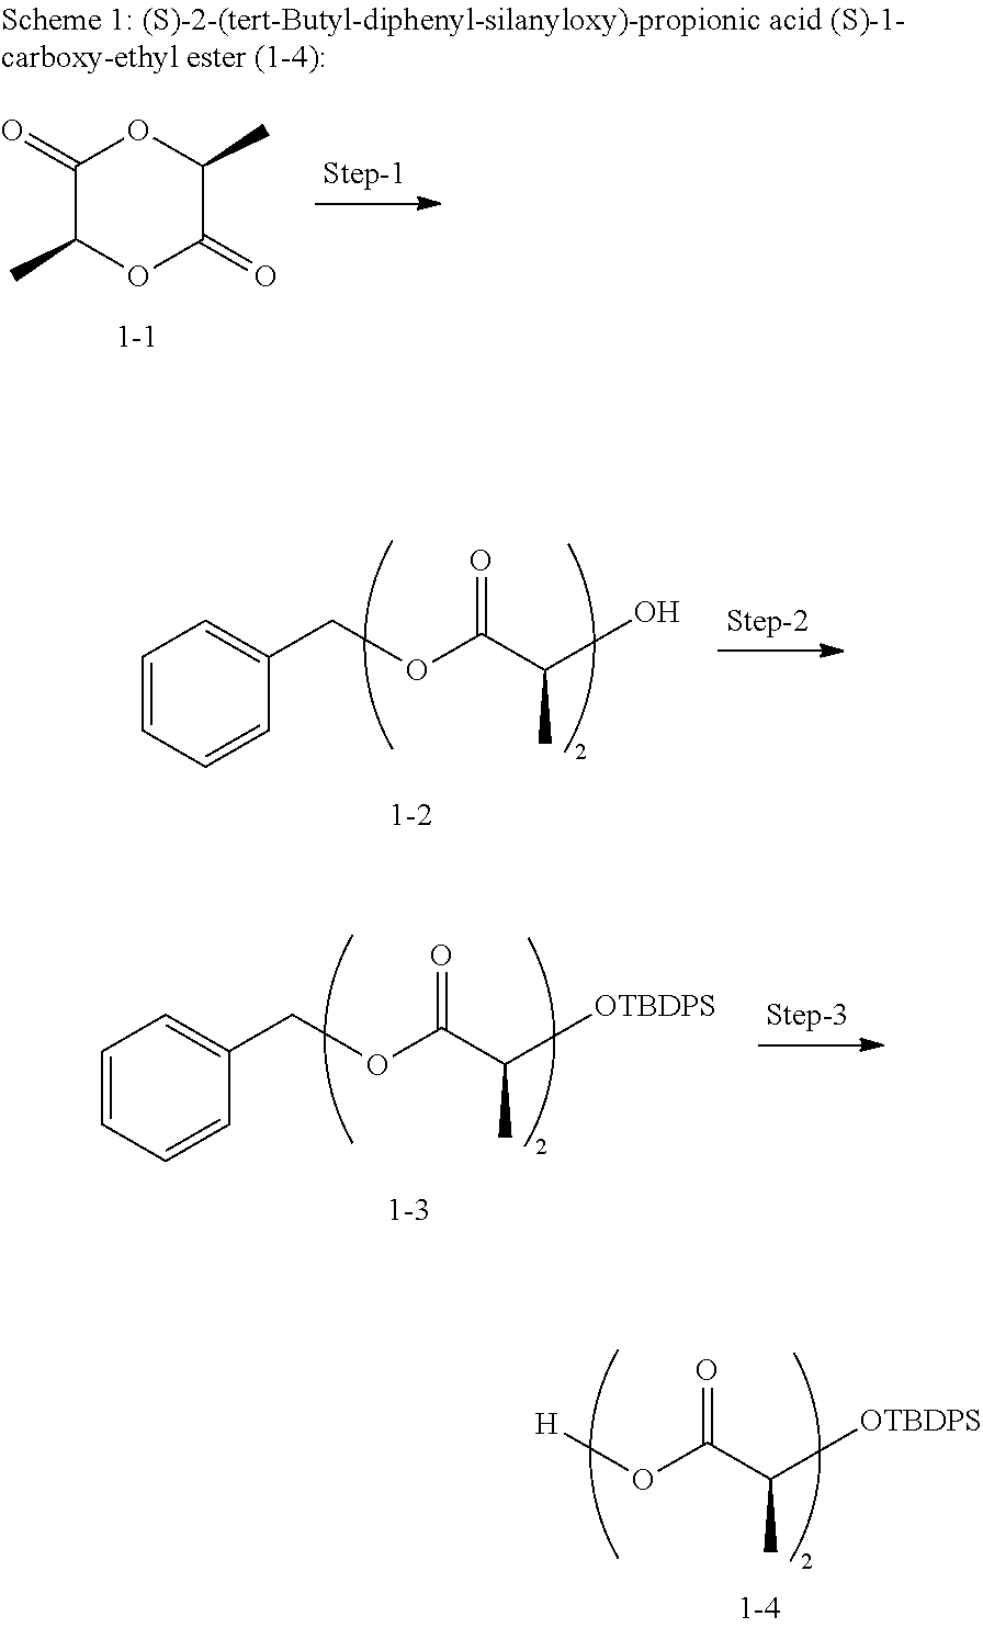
C1(=O)C(C)OC(=O)C(C)O1.C(OC(C(C)O)=O)C1=CC=CC=C1.C(OC(C(C)[OTBDPS])=O)C1=CC=CC=C1.[H]OC(C(C)[OTBDPS])=O
